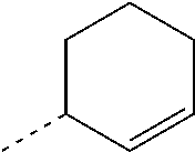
C1C(C)C=CCC1
